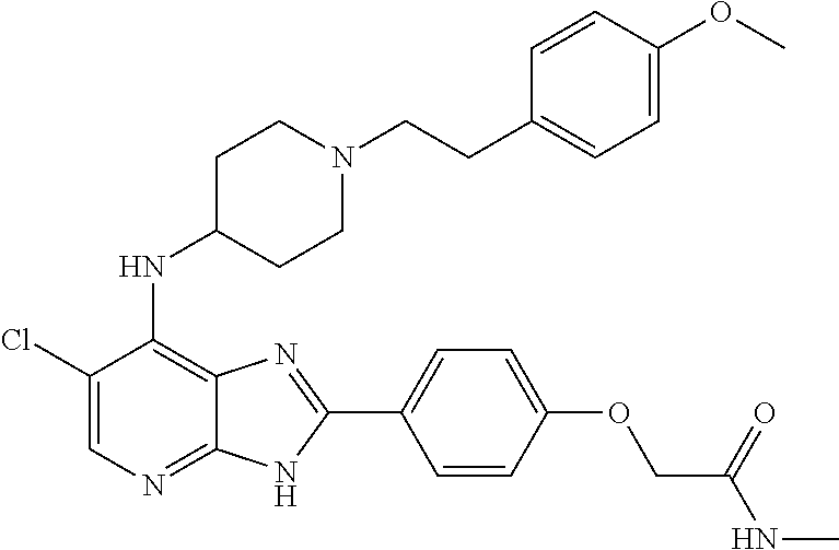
C1(Cl)=CN=C2C(=C1NC1CCN(CCC3=CC=C(OC)C=C3)CC1)N=C(C1=CC=C(OCC(NC)=O)C=C1)N2
